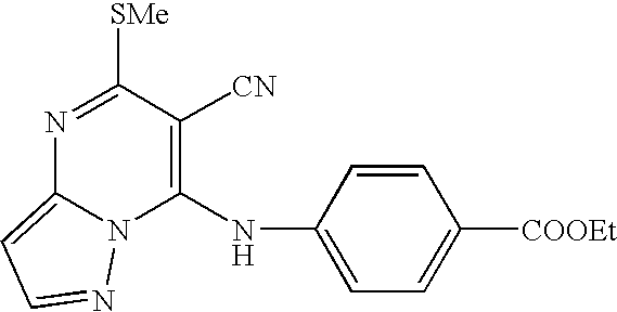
N1=C([SMe])C([CN])=C(NC2=CC=C([COOEt])C=C2)N2C1=CC=N2
